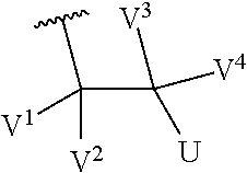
C(C([U])([V4])[V3])([V1])([V2])C
